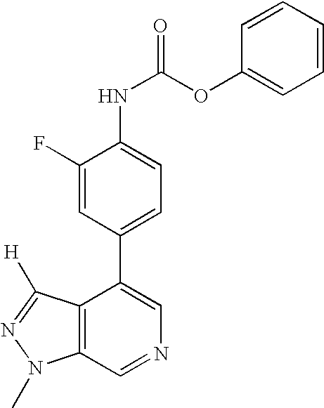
C1(F)=CC(C2=CN=CC3=C2C([H])=NN3C)=CC=C1NC(=O)OC1=CC=CC=C1
